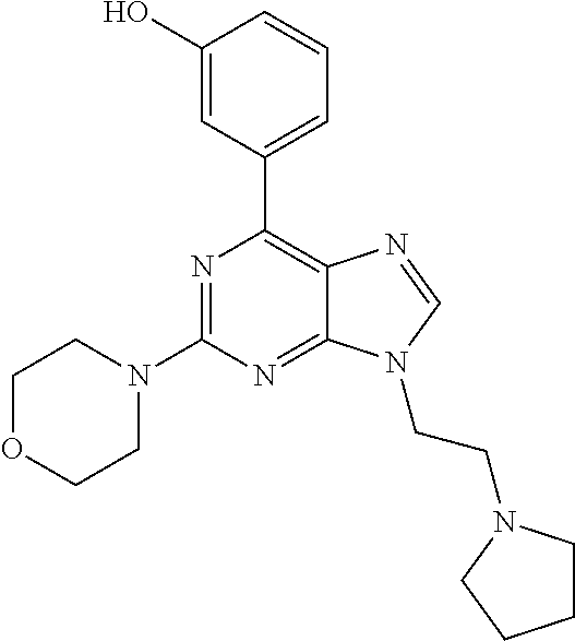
N1=C(N2CCOCC2)N=C2C(=C1C1=CC=CC(O)=C1)N=CN2CCN1CCCC1
